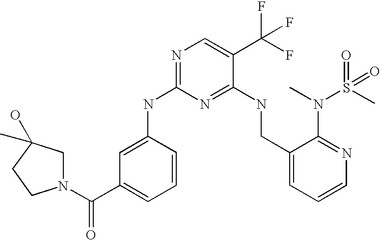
C1(CNC2=NC(NC3=CC(C(N4CC(O)(C)CC4)=O)=CC=C3)=NC=C2C(F)(F)F)=CC=CN=C1N(C)S(C)(=O)=O
